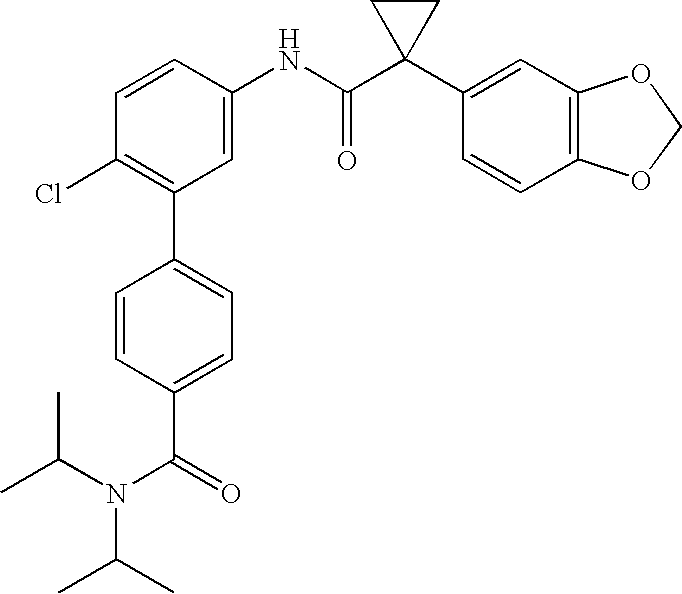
C1=C(NC(C2(C3=CC4=C(C=C3)OCO4)CC2)=O)C=CC(Cl)=C1C1=CC=C(C(=O)N(C(C)C)C(C)C)C=C1
